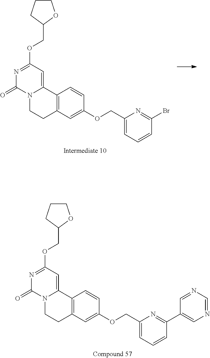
C12=C(C=C(OCC3=CC=CC(Br)=N3)C=C1)CCN1C2=CC(OCC2OCCC2)=NC1=O.C12=C(C=C(OCC3=CC=CC(C4=CN=CN=C4)=N3)C=C1)CCN1C2=CC(OCC2OCCC2)=NC1=O
